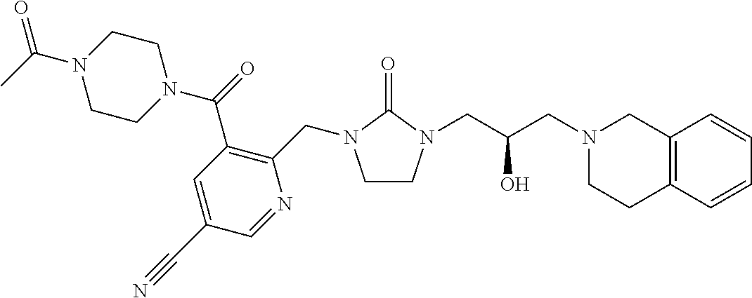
C1CN(CC(CN2CCC3=C(C2)C=CC=C3)O)C(=O)N1CC1=C(C(=O)N2CCN(C(C)=O)CC2)C=C(C#N)C=N1
